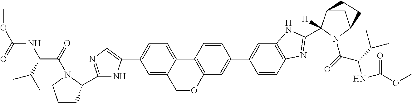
C1OC2=C(C3=CC=C(C4=CN=C(C5CCCN5C(C(NC(=O)OC)C(C)C)=O)N4)C=C13)C=CC(C1=CC3=C(C=C1)N=C(C1([H])C4CC(N1C(C(NC(=O)OC)C(C)C)=O)CC4)N3)=C2
